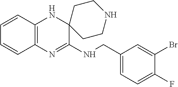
C12=C(N=C(NCC3=CC=C(F)C(Br)=C3)C3(N1)CCNCC3)C=CC=C2
